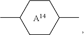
C1CC(C)CCC1C.[A14]
